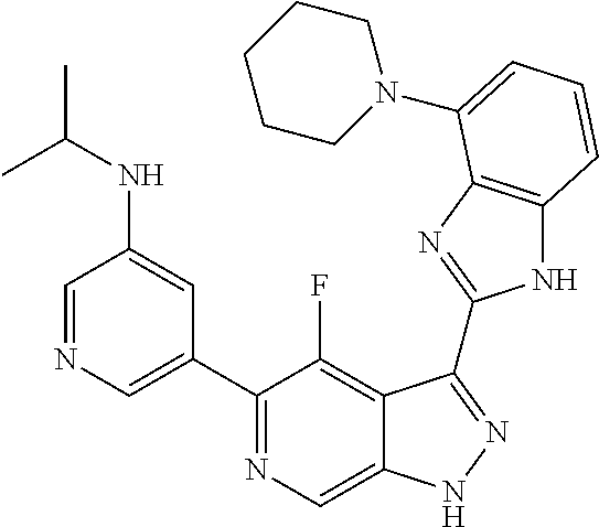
C1=NC=C(C2=NC=C3C(=C2F)C(C2=NC4=C(N2)C=CC=C4N2CCCCC2)=NN3)C=C1NC(C)C
